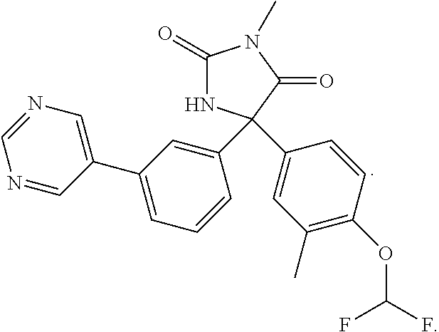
C1(C2(C3=CC(C)=C(OC(F)F)C=C3)NC(=O)N(C)C2=O)=CC(C2=CN=CN=C2)=CC=C1
